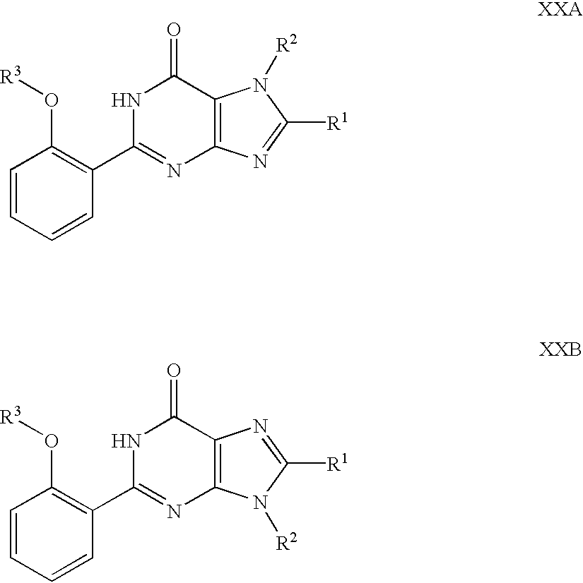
C1=CC=CC(C2=NC3=C(C(=O)N2)N([R2])C([R1])=N3)=C1O[R3].C1=CC=CC(C2=NC3=C(C(=O)N2)N=C([R1])N3[R2])=C1O[R3]
